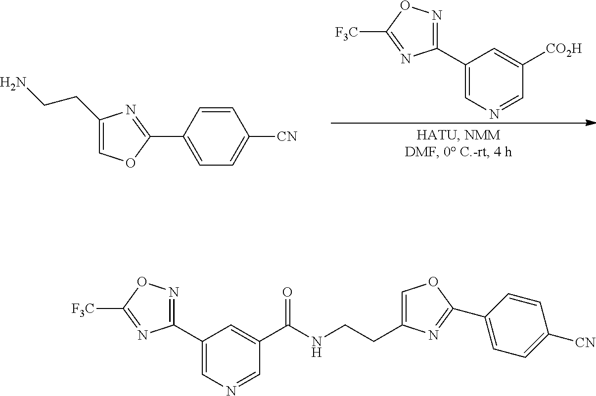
C1(C2=NOC([F3C])=N2)=CN=CC([CO2H])=C1.C1=C(C2=NC(CCN)=CO2)C=CC([CN])=C1.C1(C2=NOC([F3C])=N2)=CN=CC(C(NCCC2=COC(C3=CC=C([CN])C=C3)=N2)=O)=C1
